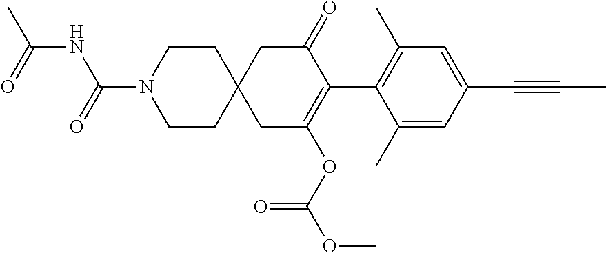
C1(C)=CC(C#CC)=CC(C)=C1C1=C(OC(OC)=O)CC2(CC1=O)CCN(C(=O)NC(C)=O)CC2
